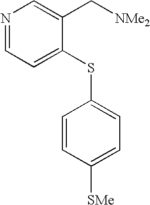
N1=CC=C(SC2=CC=C([SMe])C=C2)C(C[NMe2])=C1
